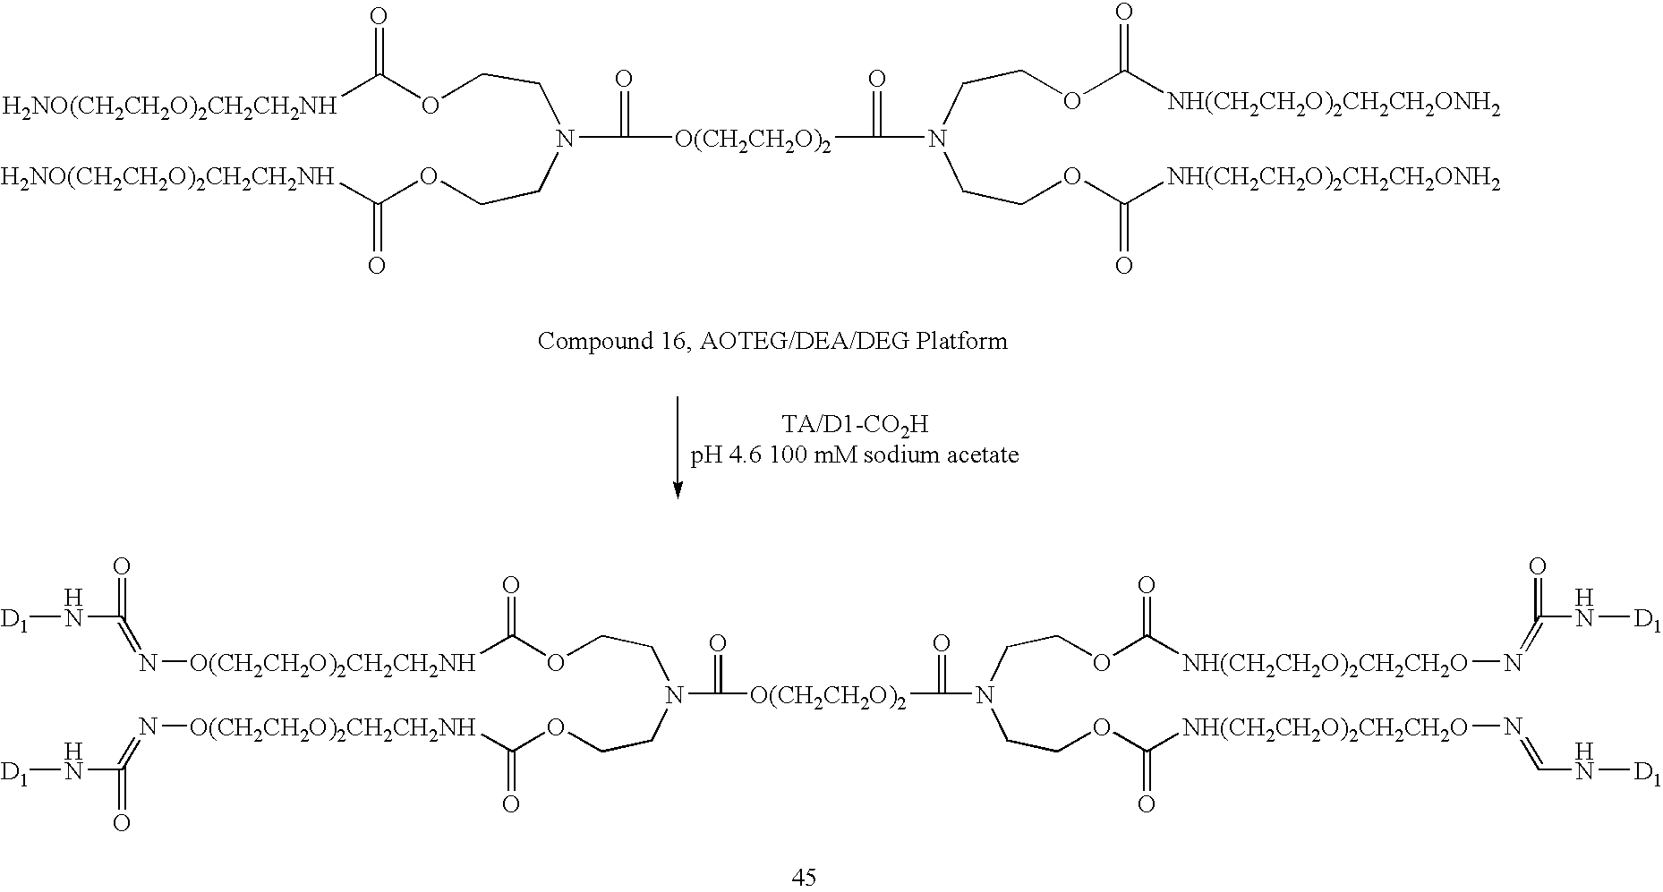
N(C([O(CH2CH2O)2]C(N(CCOC([NH(CH2CH2O)2CH2CH2ONH2])=O)CCOC([NH(CH2CH2O)2CH2CH2ONH2])=O)=O)=O)(CCOC([H2NO(CH2CH2O)2CH2CH2NH])=O)CCOC([H2NO(CH2CH2O)2CH2CH2NH])=O.N(C([O(CH2CH2O)2]C(=O)N(CCOC(=O)[NH(CH2CH2O)2CH2CH2O]N=C(N[D1])=O)CCOC(=O)[NH(CH2CH2O)2CH2CH2O]N=CN[D1])=O)(CCOC([O(CH2CH2O)2CH2CH2NH]N=C(N[D1])=O)=O)CCOC(=O)[O(CH2CH2O)2CH2CH2NH]N=C(N[D1])=O
